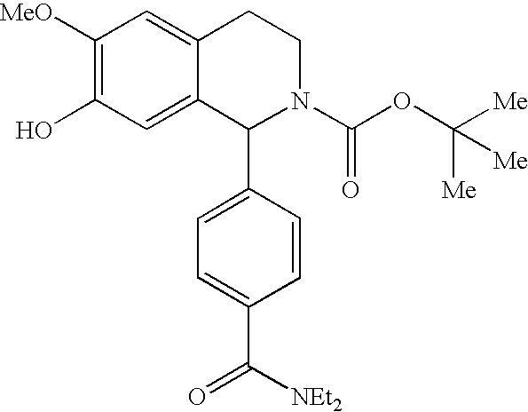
C1([MeO])=C(O)C=C2C(=C1)CCN(C(OC([Me])([Me])[Me])=O)C2C1=CC=C(C(=O)[NEt2])C=C1
